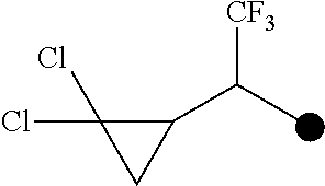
C1(C(C)[CF3])C(Cl)(Cl)C1
